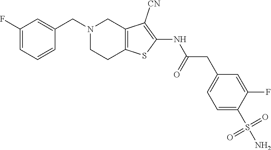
C1(F)=CC=CC(CN2CCC3=C(C2)C([CN])=C(NC(CC2=CC=C(S(N)(=O)=O)C(F)=C2)=O)S3)=C1
